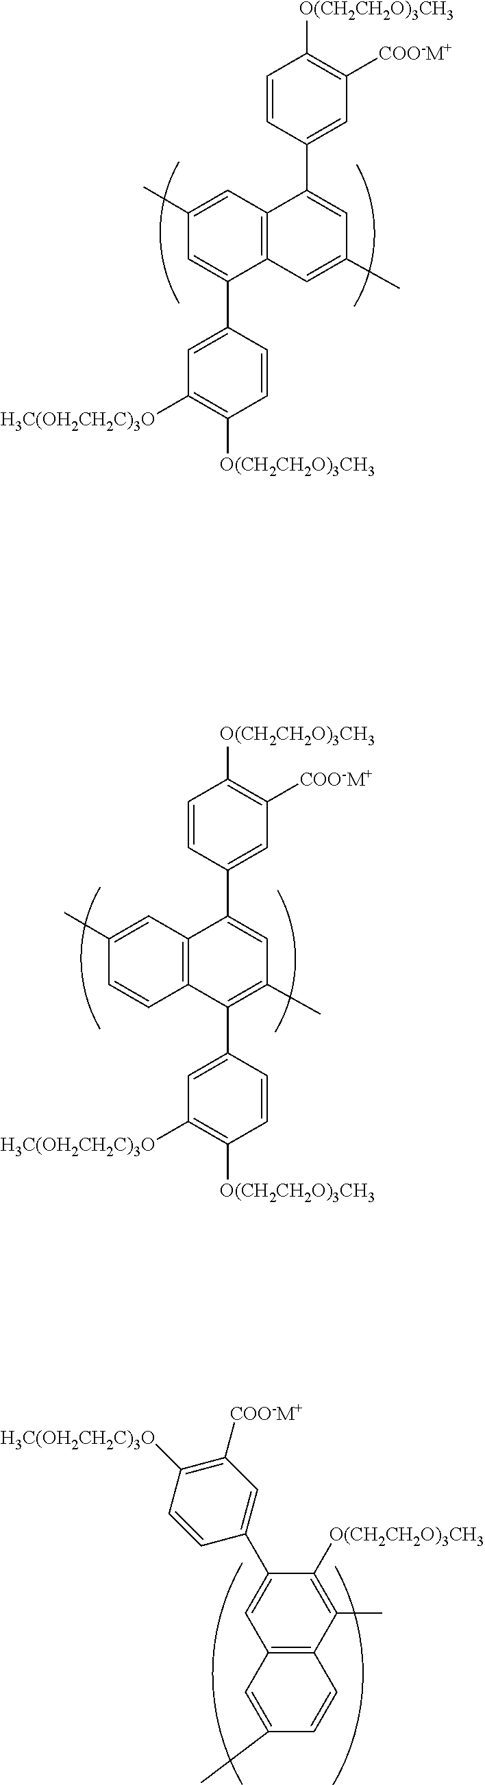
C1(C)=CC2=C(C(C3=CC([H3C(OH2CH2C)3O])=C([O(CH2CH2O)3CH3])C=C3)=C1)C=C(C)C=C2C1=CC([COO-M+])=C([O(CH2CH2O)3CH3])C=C1.C1([COO-M+])=C([H3C(OH2CH2C)3O])C=CC(C2=CC3=C(C(C)=C2[O(CH2CH2O)3CH3])C=CC(C)=C3)=C1.C1(C)=CC2=C(C=C1)C(C1=CC([H3C(OH2CH2C)3O])=C([O(CH2CH2O)3CH3])C=C1)=C(C)C=C2C1=CC([COO-M+])=C([O(CH2CH2O)3CH3])C=C1
